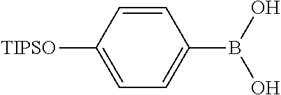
C1=CC([TIPSO])=CC=C1B(O)O
